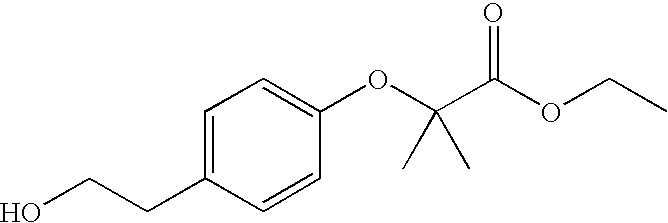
C1=C(CCO)C=CC(OC(C(=O)OCC)(C)C)=C1
